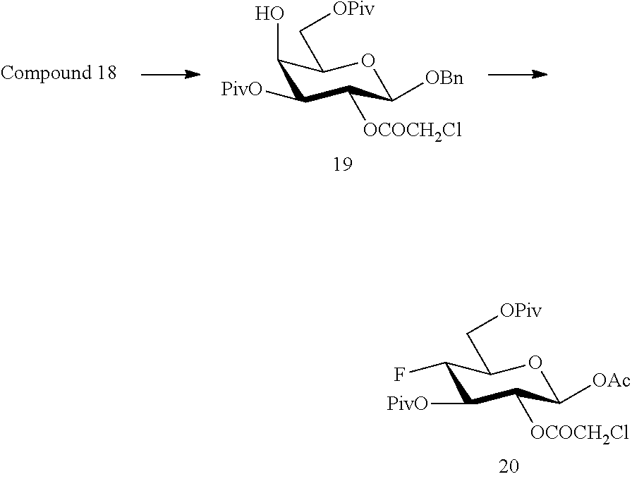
C1(F)C([PivO])C([OCOCH2Cl])C([OAc])OC1C[OPiv].C1(O)C([PivO])C([OCOCH2Cl])C([OBn])OC1C[OPiv]
